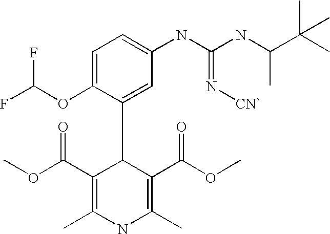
C1=C(OC(F)F)C(C2C(C(OC)=O)=C(C)NC(C)=C2C(OC)=O)=CC(NC(NC(C(C)(C)C)C)=N[CN`])=C1
